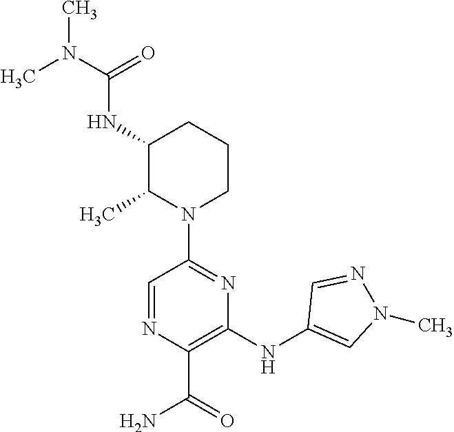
CN(C)C(=O)NC1C(C)N(C2=NC(NC3=CN(C)N=C3)=C(C(=O)N)N=C2)CCC1
